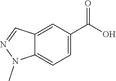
C1=C(C(=O)O)C=C2C(=C1)N(C)N=C2
